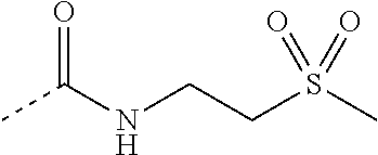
CC(=O)NCCS(C)(=O)=O
